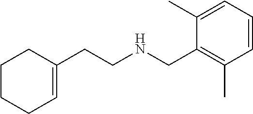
C1CCC=C(CCNCC2=C(C)C=CC=C2C)C1
